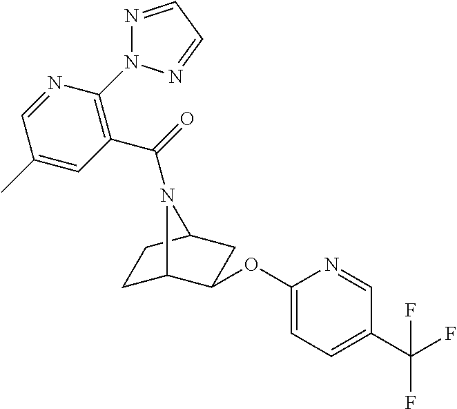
N1=CC=NN1C1=C(C(=O)N2C3CCC2CC3OC2=CC=C(C(F)(F)F)C=N2)C=C(C)C=N1
